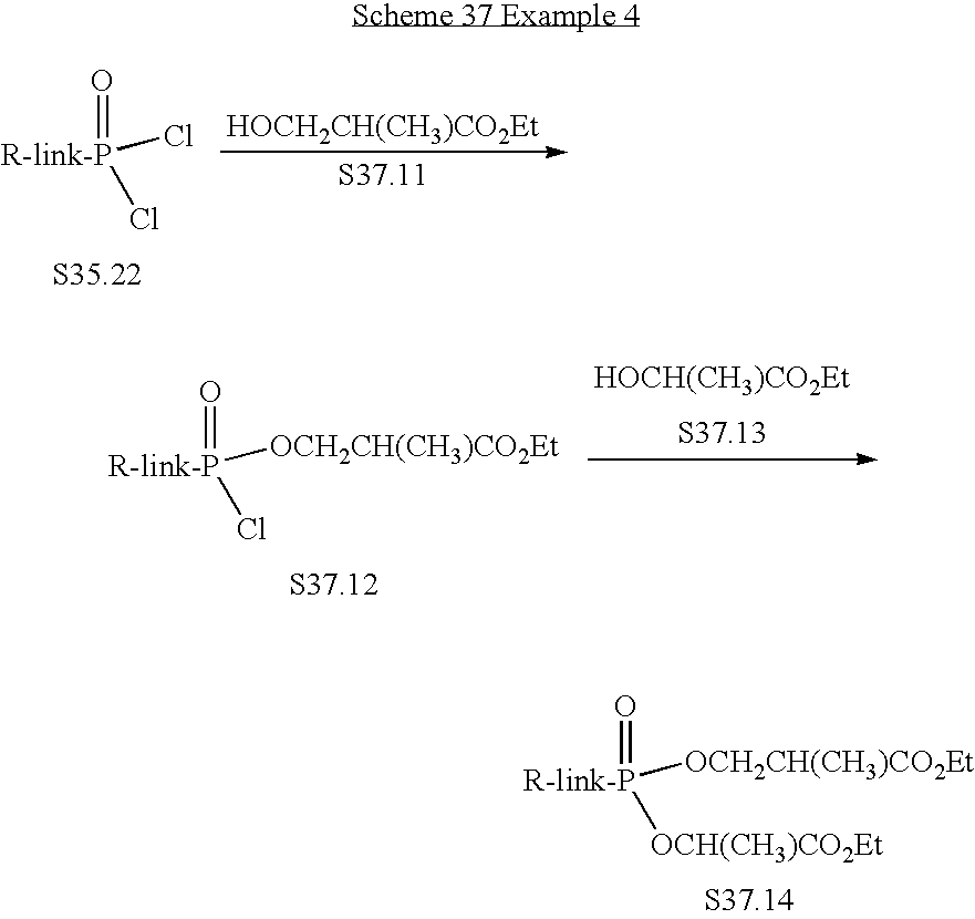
[HOCH2CH(CH3)CO2Et].[S37.11].[R-link-P](=O)(Cl)Cl.[R-link-P](=O)([OCH2CH(CH3)CO2Et])[OCH(CH3)CO2Et].[R-link-P](=O)([OCH2CH(CH3)CO2Et])Cl.[HOCH(CH3)CO2Et].[S37.13]
